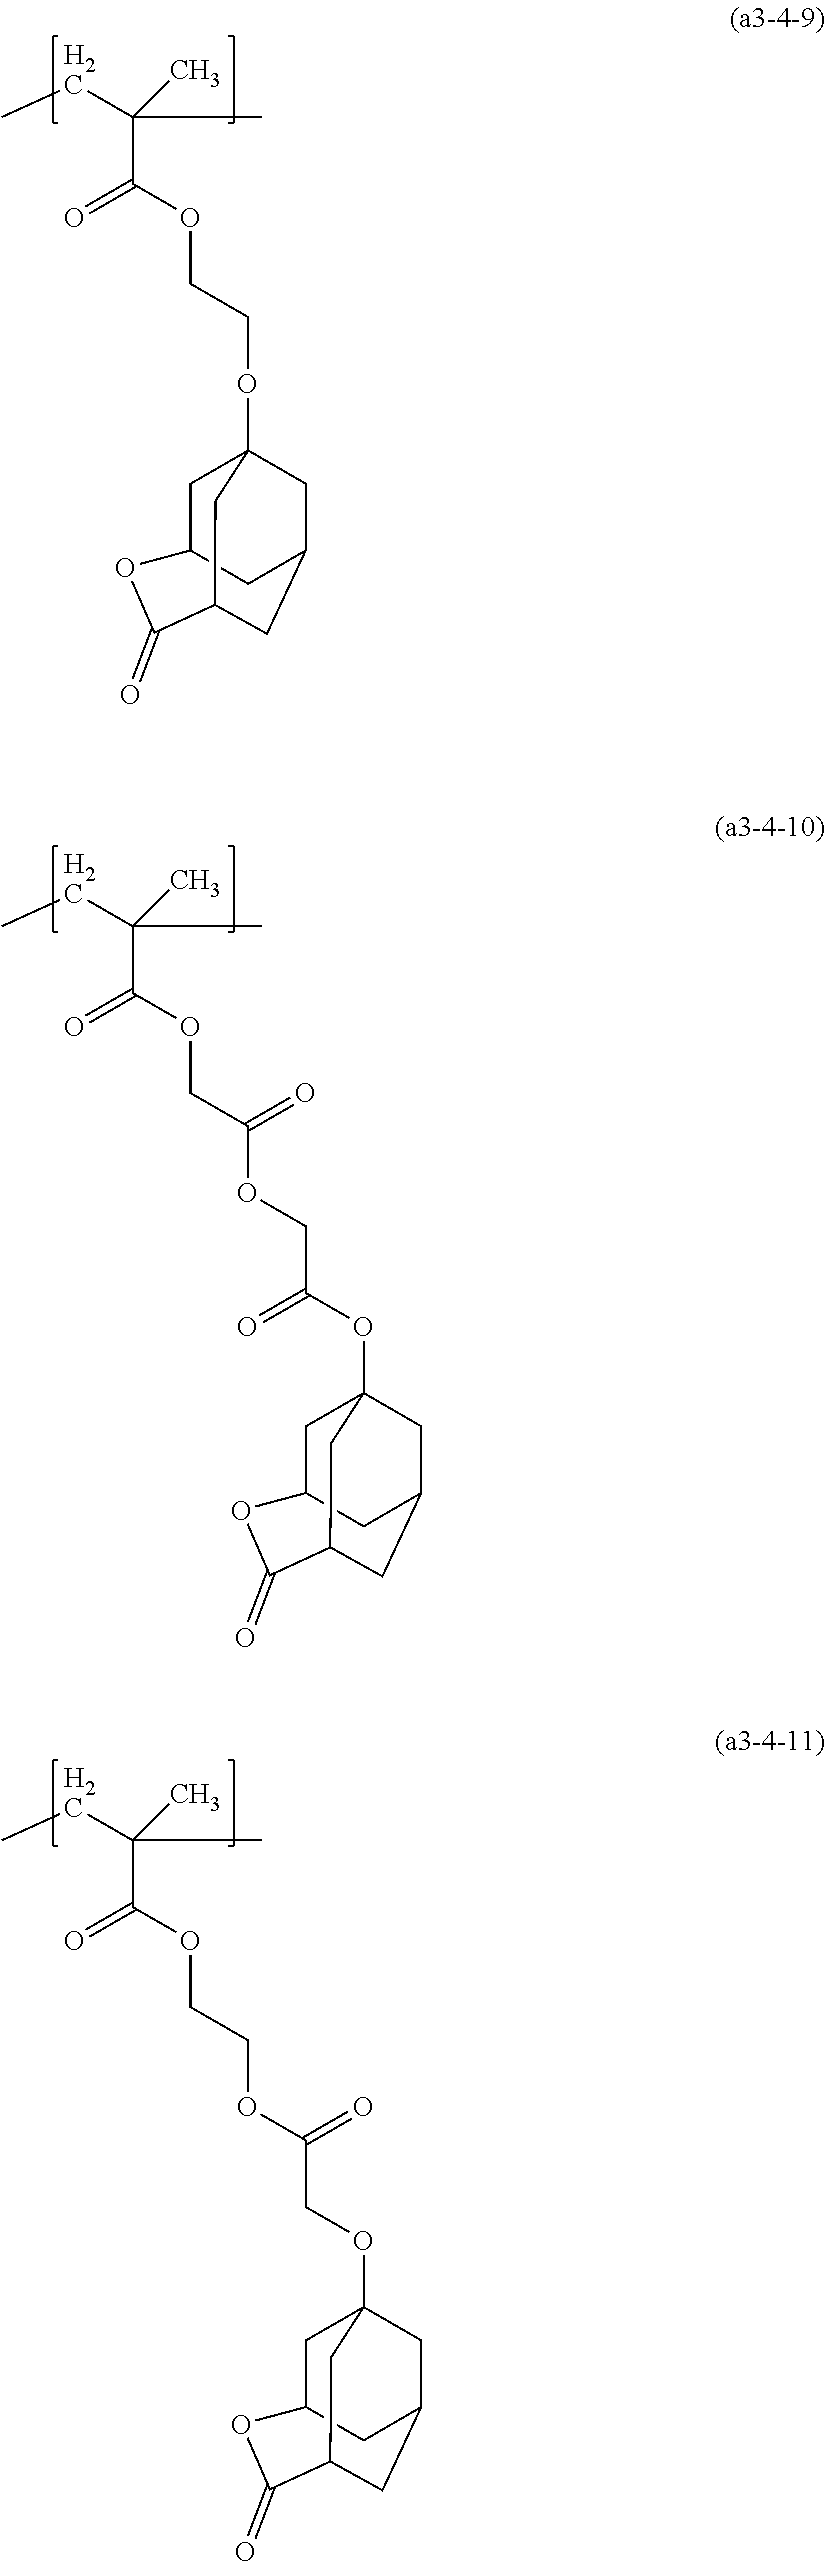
C(C(CC)(C)C)(OCC(OCC(OC12CC3CC(C(=O)OC(C3)C1)C2)=O)=O)=O.C(C(CC)(C)C)(OCCOC(COC12CC3CC(C(=O)OC(C3)C1)C2)=O)=O.C(C(CC)(C)C)(OCCOC12CC3CC(C1)CC(C(=O)O3)C2)=O
